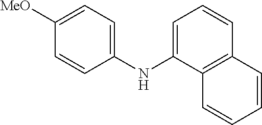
C1([MeO])=CC=C(NC2=CC=CC3=C2C=CC=C3)C=C1
